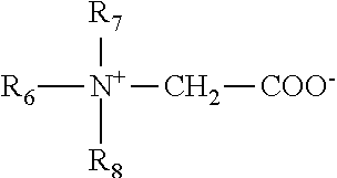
[R7][N+]([R6])([R8])C[COO-]
